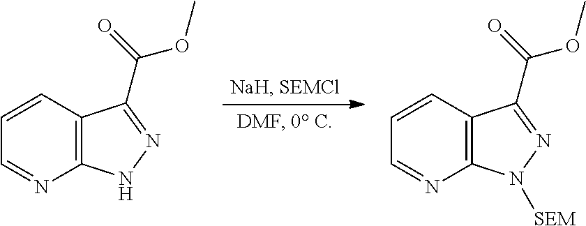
C1=CC2=C(N=C1)NN=C2C(=O)OC.C1=CC2=C(N=C1)N([SEM])N=C2C(=O)OC
